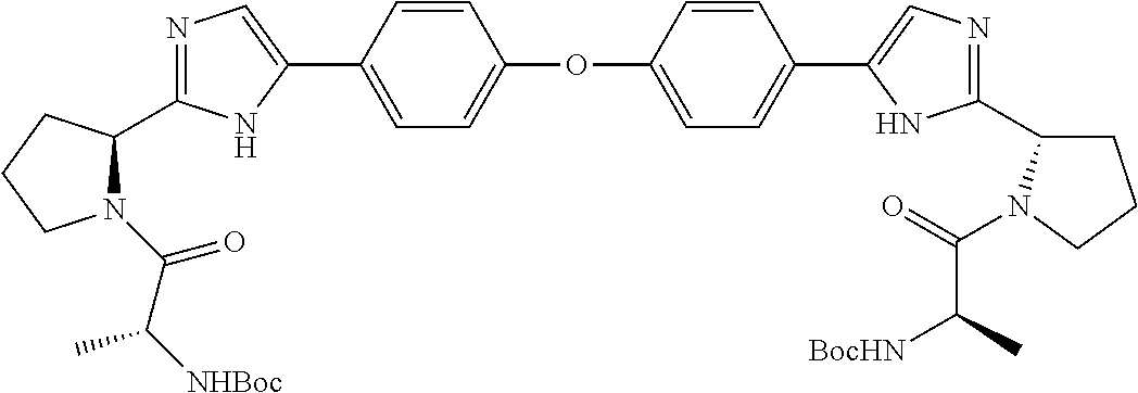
N1=C(C2N(C(=O)C(C)[NHBoc])CCC2)NC(C2=CC=C(OC3=CC=C(C4=CN=C(C5CCCN5C(C([BocHN])C)=O)N4)C=C3)C=C2)=C1
